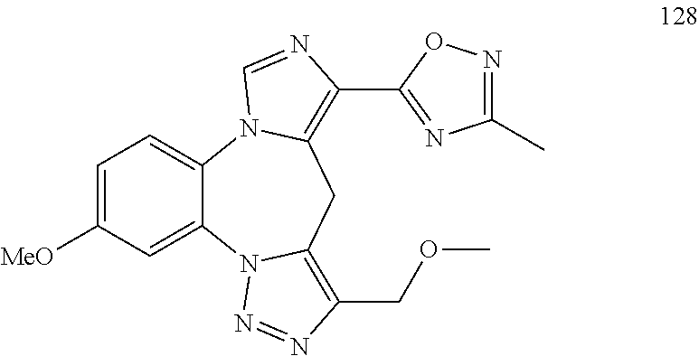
C1=C([MeO])C=C2C(=C1)N1C(=C(C3=NC(C)=NO3)N=C1)CC1=C(COC)N=NN21
